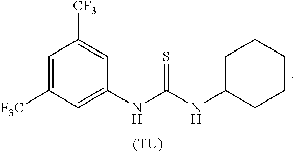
C1=C([F3C])C=C(NC(NC2CCCCC2)=S)C=C1[CF3].[(TU)]
